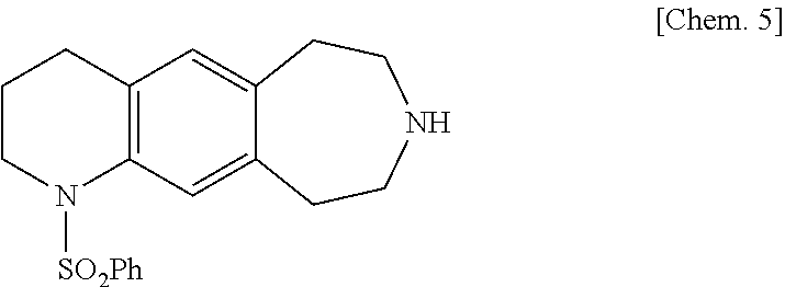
C12=C(C=C3C(=C1)CCNCC3)N([SO2Ph])CCC2
